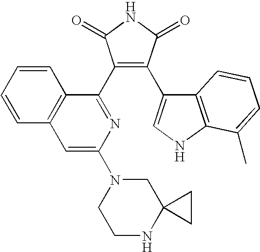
C1(C2=NC(N3CCNC4(C3)CC4)=CC3=C2C=CC=C3)=C(C2=CNC3=C2C=CC=C3C)C(=O)NC1=O
